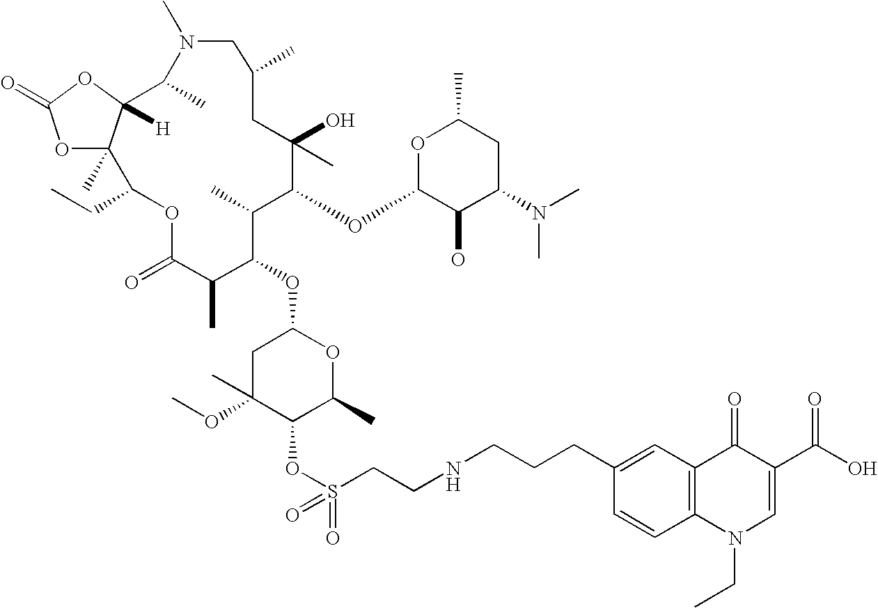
O1C(=O)C(C)C(OC2CC(OC)(C)C(OS(CCNCCCC3=CC4=C(C=C3)N(CC)C=C(C(O)=O)C4=O)(=O)=O)C(C)O2)C(C)C(OC2C(O)C(N(C)C)CC(C)O2)C(C)(O)CC(C)CN(C)C(C)C2([H])C(C)(C1CC)OC(=O)O2
